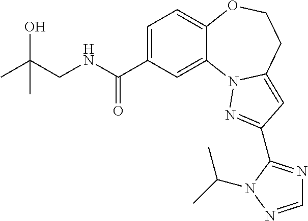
C1=C(C(NCC(C)(C)O)=O)C=C2C(=C1)OCCC1=CC(C3=NC=NN3C(C)C)=NN21
